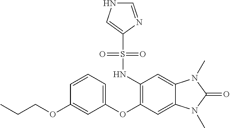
C1=CC=C(OC2=C(NS(C3=CNC=N3)(=O)=O)C=C3C(=C2)N(C)C(=O)N3C)C=C1OCCC
